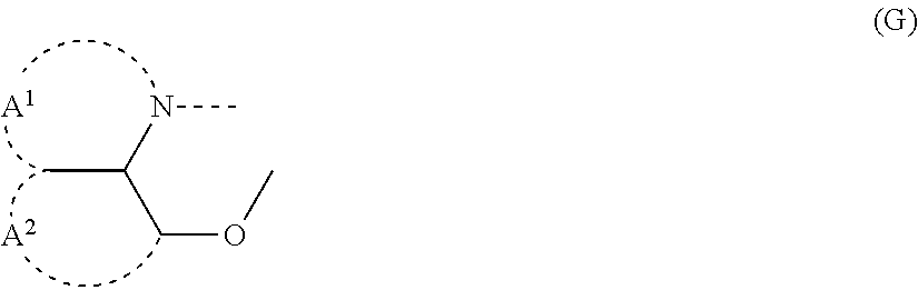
CC(NC)COC.[A1].[A2]
